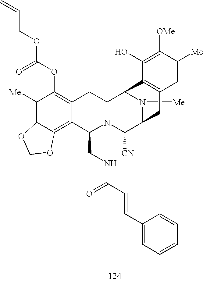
C1([Me])=C2C(=C3C(=C1OC(OCC=C)=O)CC1N(C3CNC(=O)C=CC3=CC=CC=C3)C([CN])C3N([Me])C1C1=C(C3)C=C([Me])C([OMe])=C1O)OCO2
